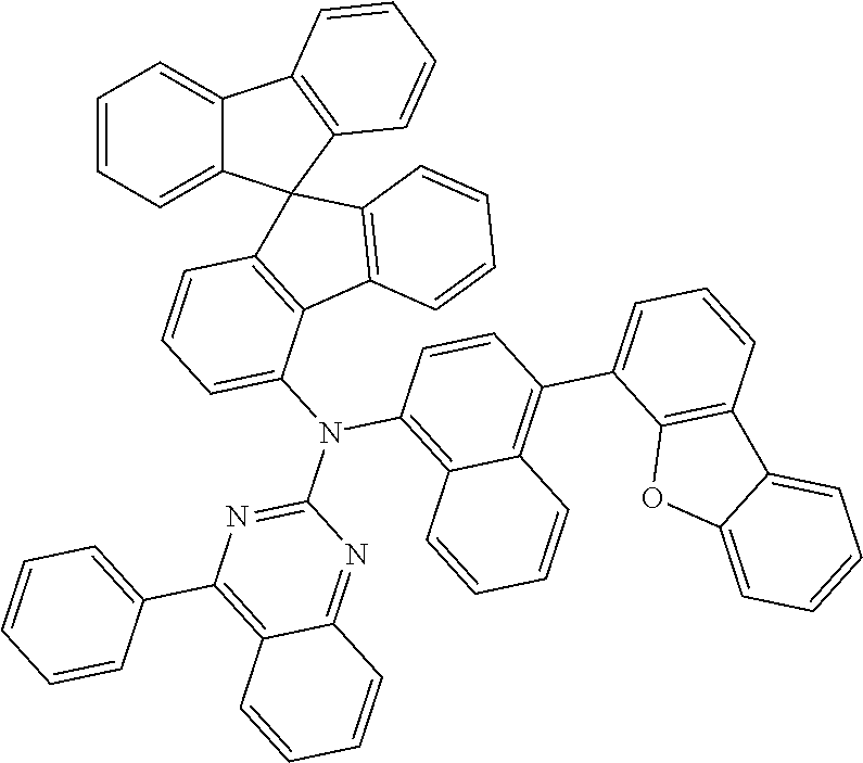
C1=CC=C(C2=C3C(=C(N(C4=CC=CC5=C4C4=C(C=CC=C4)C54C5=CC=CC=C5C5=C4C=CC=C5)C4=NC(C5=CC=CC=C5)=C5C(=N4)C=CC=C5)C=C2)C=CC=C3)C2=C1C1=CC=CC=C1O2
